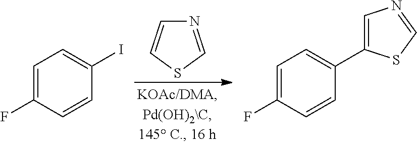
N1=CSC=C1.C1=C(F)C=CC(I)=C1.C1=C(F)C=CC(C2=CN=CS2)=C1
